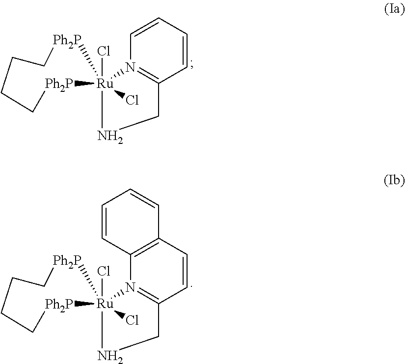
C12=C(N3=C(C=C1)CN[Ru]31(Cl)(Cl)[Ph2P]CCCC[Ph2P]1)C=CC=C2.C1=CN2=C(C=C1)CN[Ru]21(Cl)(Cl)[Ph2P]CCCC[Ph2P]1
